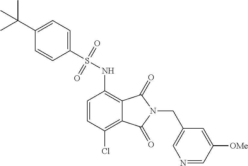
C1(S(NC2=C3C(=C(Cl)C=C2)C(=O)N(CC2=CN=CC([OMe])=C2)C3=O)(=O)=O)=CC=C(C(C)(C)C)C=C1
